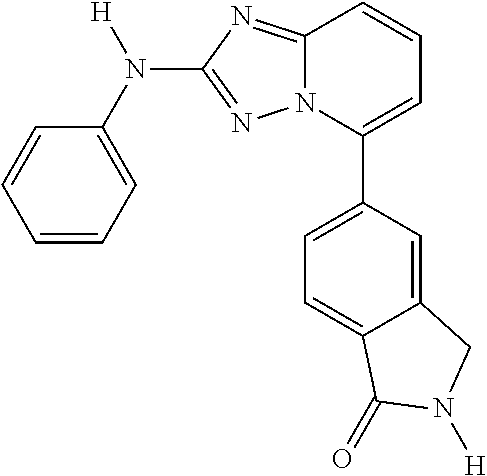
C1=CC=C(N([H])C2=NN3C(=N2)C=CC=C3C2=CC=C3C(=C2)CN([H])C3=O)C=C1
